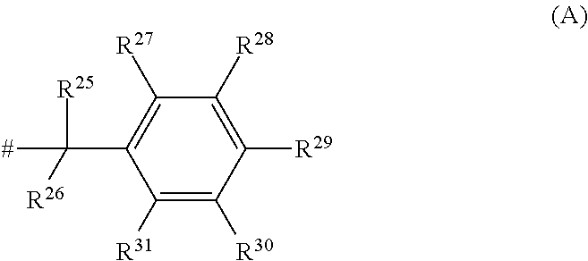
C1([R31])=C([R30])C([R29])=C([R28])C([R27])=C1C([R25])([#])[R26]
